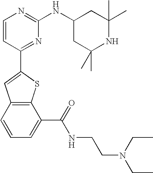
C1=CC(C2=CC3=C(S2)C(C(=O)NCCN(CC)CC)=CC=C3)=NC(NC2CC(C)(C)NC(C)(C)C2)=N1
